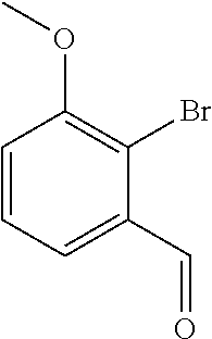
C1=CC=C(C=O)C(Br)=C1OC
